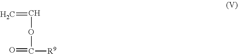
C(=C)OC(=O)[R9]
